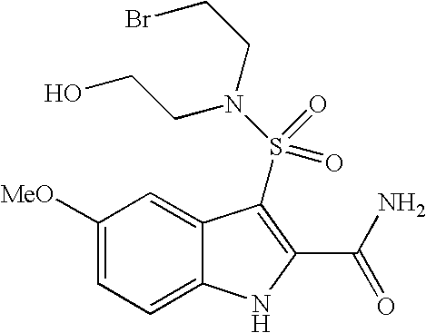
C1([MeO])=CC=C2C(=C1)C(S(N(CCO)CCBr)(=O)=O)=C(C(N)=O)N2
